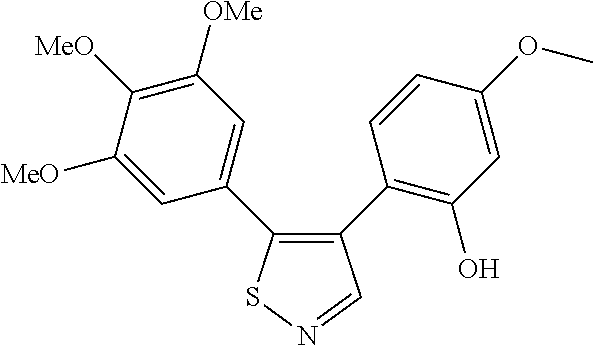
C1([MeO])=CC(C2=C(C3=C(O)C=C(OC)C=C3)C=NS2)=CC([OMe])=C1[MeO]
